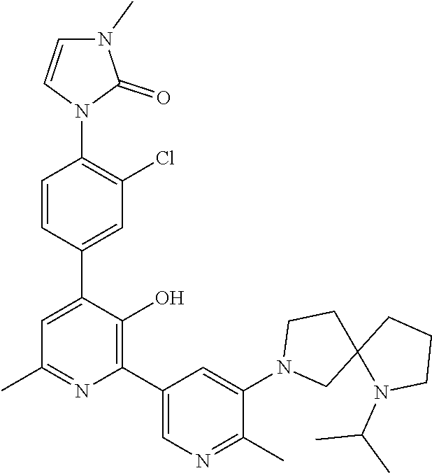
N1(C2=CC(C3=C(O)C(C4=CC(Cl)=C(N5C=CN(C)C5=O)C=C4)=CC(C)=N3)=CN=C2C)CC2(CC1)N(C(C)C)CCC2
